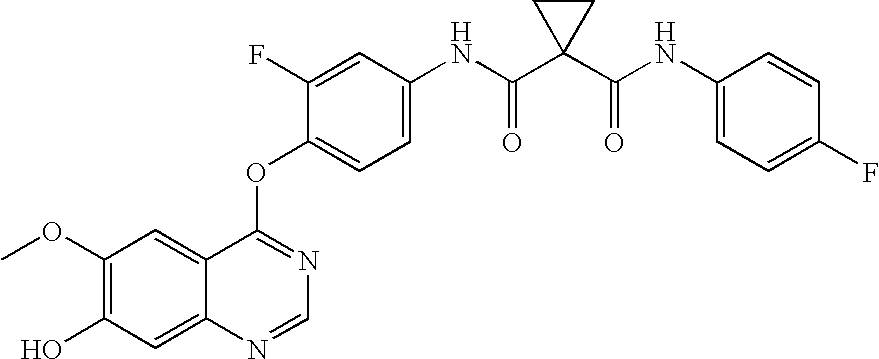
C1(NC(C2(C(NC3=CC=C(OC4=NC=NC5=CC(O)=C(OC)C=C45)C(F)=C3)=O)CC2)=O)=CC=C(F)C=C1
